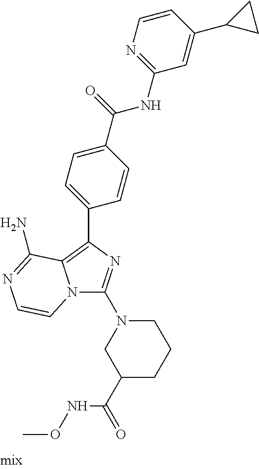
O(NC(C1CCCN(C2=NC(C3=CC=C(C(=O)NC4=NC=CC(C5CC5)=C4)C=C3)=C3N2C=CN=C3N)C1)=O)C
